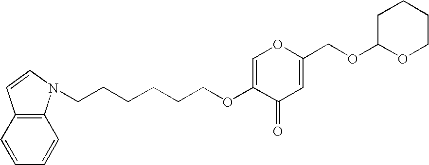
C1=C(OCCCCCCN2C3=C(C=C2)C=CC=C3)C(=O)C=C(COC2CCCCO2)O1
